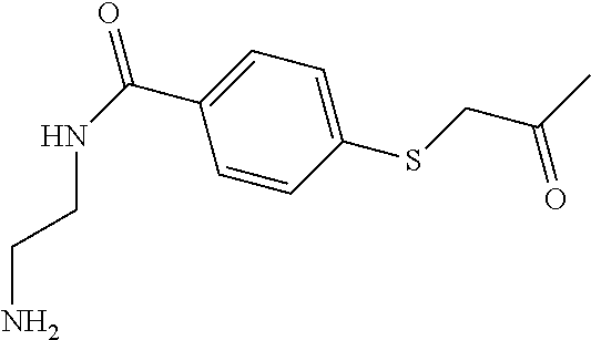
C1=C(C(NCCN)=O)C=CC(SCC(C)=O)=C1
